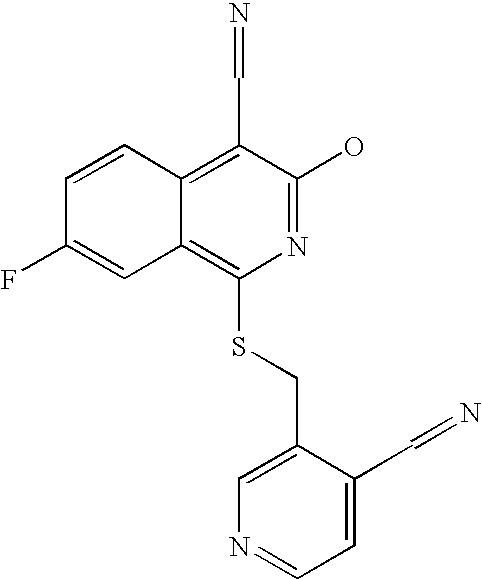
C1=CC2=C(C=N)C(O)=NC(SCC3=CN=CC=C3C=N)=C2C=C1F
